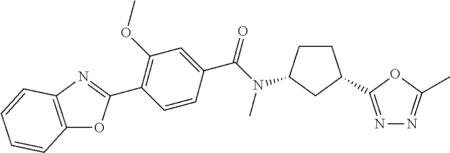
N1=C(C2CCC(N(C(=O)C3=CC(OC)=C(C4=NC5=C(O4)C=CC=C5)C=C3)C)C2)OC(C)=N1
